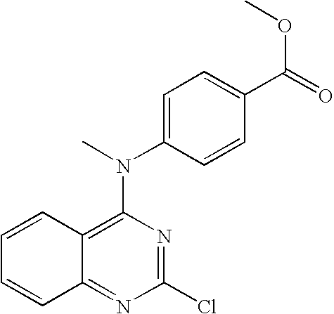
C12=NC(Cl)=NC(N(C3=CC=C(C(OC)=O)C=C3)C)=C1C=CC=C2
